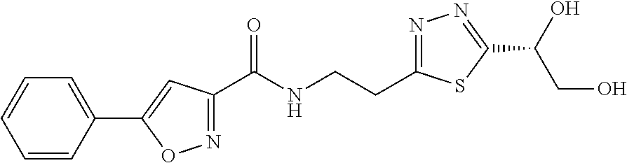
C1=CC(C2=CC(C(NCCC3=NN=C(C(O)CO)S3)=O)=NO2)=CC=C1
